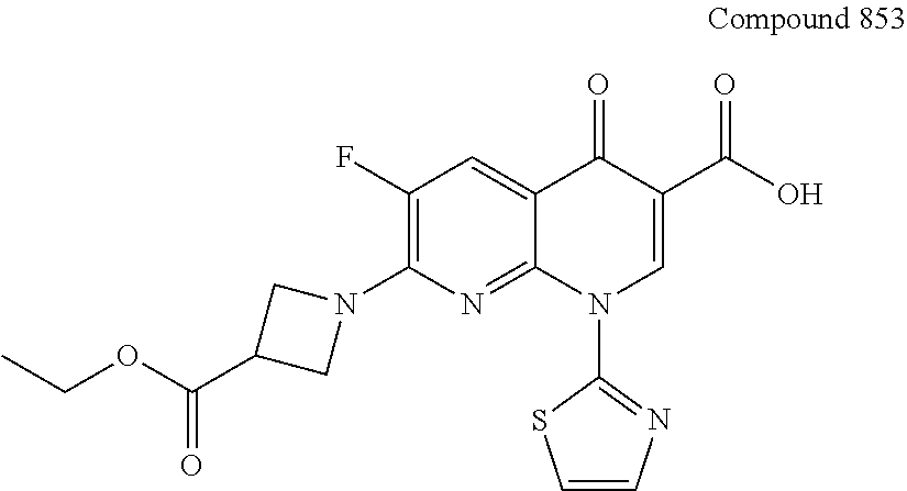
C(C1CN(C2=C(F)C=C3C(=N2)N(C2=NC=CS2)C=C(C(O)=O)C3=O)C1)(OCC)=O
